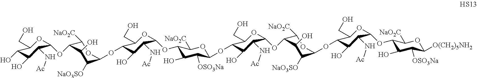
C1([NaO2C])C(OC2OC(CO)C(O)C(O)C2N[Ac])C(O)C([NaO3SO])C(OC2C(CO)OC(OC3C(O)C([OSO3Na])C(OC4C(CO)OC(OC5C([NaO2C])OC(OC6C(CO)OC(OC7C(O)C([OSO3Na])C([O(CH2)5NH2])OC7[NaO2C])C(N[Ac])C6O)C([NaO3SO])C5O)C(N[Ac])C4O)OC3[NaO2C])C(N[Ac])C2O)O1
